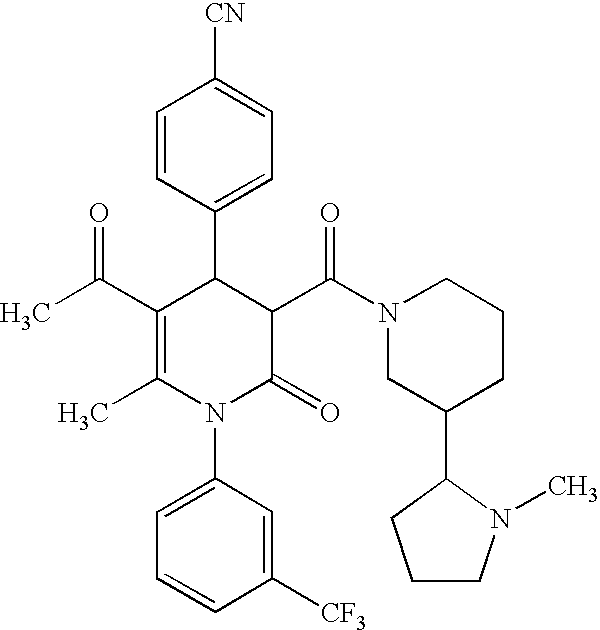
C1=CC(C2C(C(C)=O)=C(C)N(C3=CC=CC([CF3])=C3)C(=O)C2C(N2CC(C3N(C)CCC3)CCC2)=O)=CC=C1[CN]
